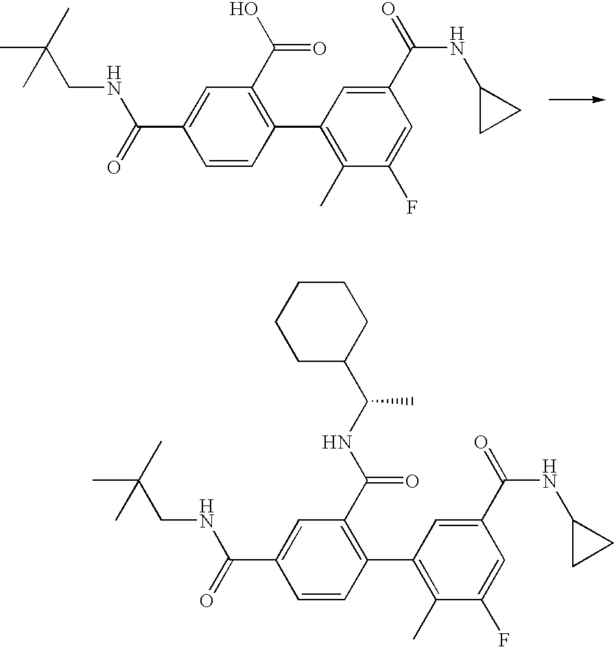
CC(CNC(=O)C1=CC(C(O)=O)=C(C2=C(C)C(F)=CC(C(NC3CC3)=O)=C2)C=C1)(C)C.CC(C)(CNC(=O)C1=CC(C(NC(C2CCCCC2)C)=O)=C(C2=C(C)C(F)=CC(C(NC3CC3)=O)=C2)C=C1)C
